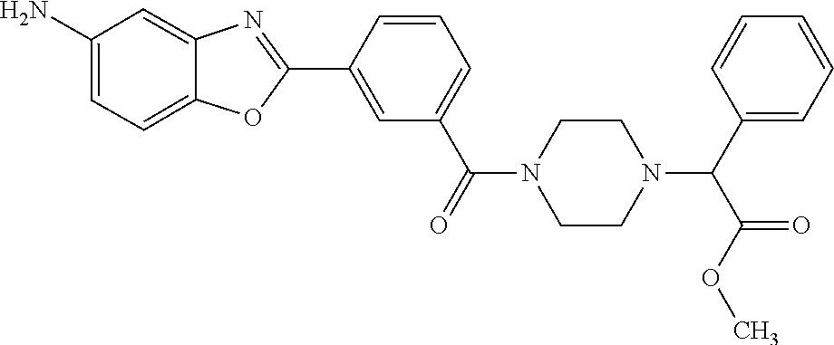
C1=C(C2=NC3=CC(N)=CC=C3O2)C=CC=C1C(=O)N1CCN(C(C2=CC=CC=C2)C(OC)=O)CC1
